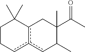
C1Ccc2c(C1(C)C)CC(C)(C(C)=O)C(C)c2
